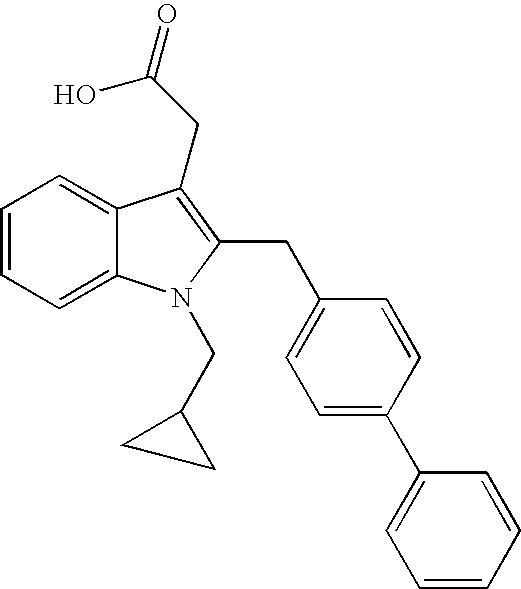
C1=CC=C2C(=C1)C(CC(=O)O)=C(CC1=CC=C(C3=CC=CC=C3)C=C1)N2CC1CC1
